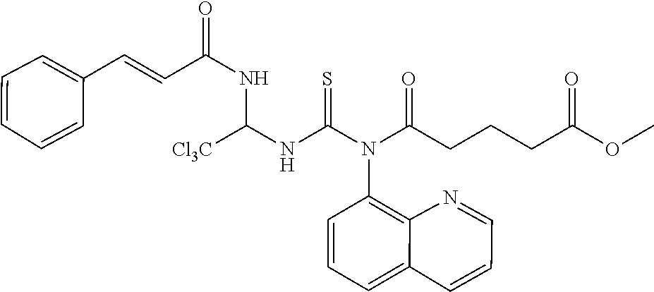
C1(N(C(NC(NC(C=CC2=CC=CC=C2)=O)[Cl3C])=S)C(CCCC(=O)OC)=O)=C2C(=CC=C1)C=CC=N2
